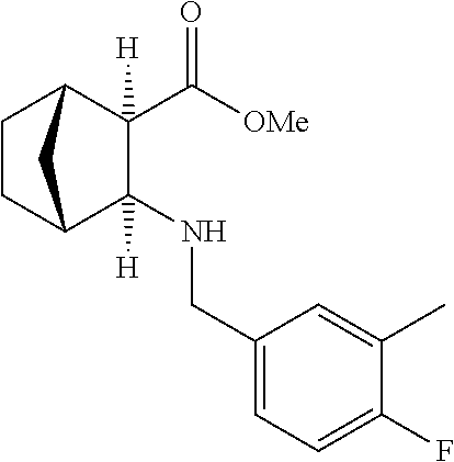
C1(C([OMe])=O)([H])C2CCC(C1(NCC1=CC=C(F)C(C)=C1)[H])C2
